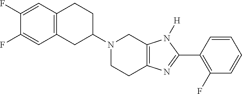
C12=C(CC(N3CCC4=C(C3)N([H])C(C3=C(F)C=CC=C3)=N4)CC1)C=C(F)C(F)=C2
